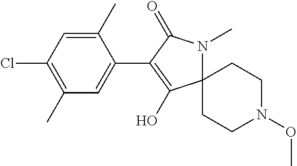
C12(N(C)C(=O)C(C3=CC(C)=C(Cl)C=C3C)=C1O)CCN(OC)CC2
